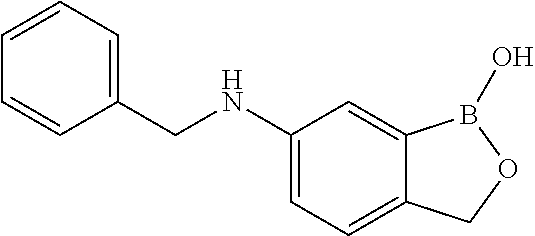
C(NC1=CC=C2C(=C1)B(O)OC2)C1=CC=CC=C1
